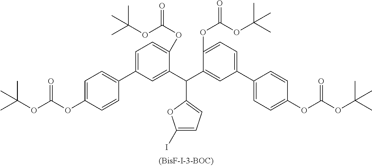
C1(C(C2=CC(C3=CC=C(OC(OC(C)(C)C)=O)C=C3)=CC=C2OC(OC(C)(C)C)=O)C2=CC(C3=CC=C(OC(OC(C)(C)C)=O)C=C3)=CC=C2OC(=O)OC(C)(C)C)=CC=C(I)O1
